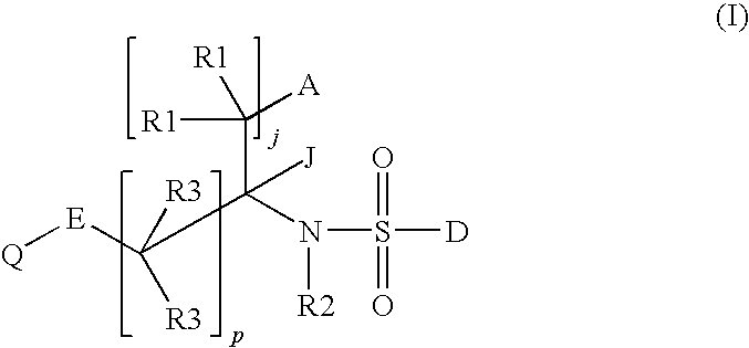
[Q][E]C(C(N(S([D])(=O)=O)[R2])(C([R1])([A])[R1])[J])([R3])[R3]
